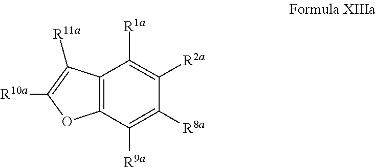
C12=C(C([R9a])=C([R8a])C([R2a])=C1[R1a])OC([R10a])=C2[R11a]
